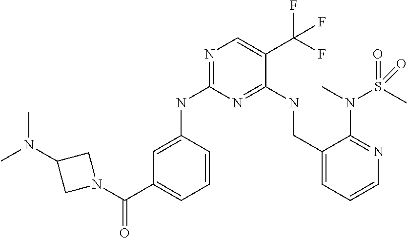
C1=C(NC2=NC=C(C(F)(F)F)C(NCC3=CC=CN=C3N(C)S(C)(=O)=O)=N2)C=CC=C1C(N1CC(N(C)C)C1)=O
